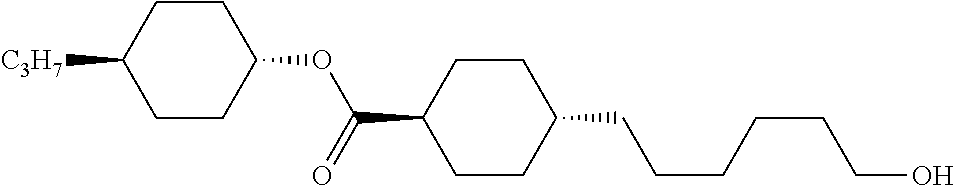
C(OC1CCC([C3H7])CC1)(C1CCC(CCCCCCO)CC1)=O
